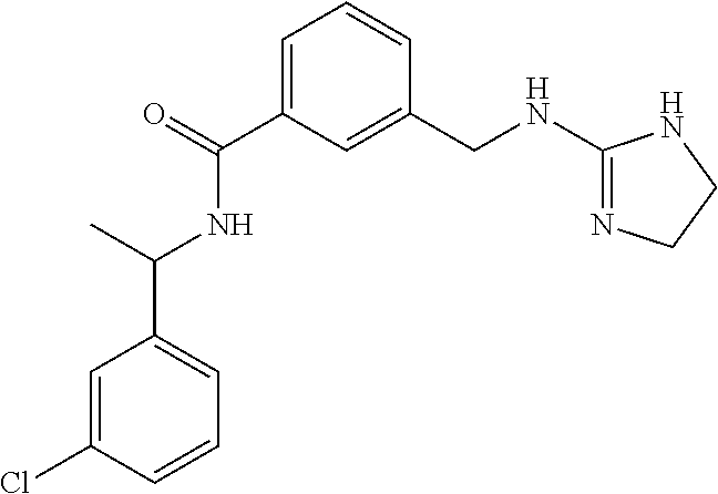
C1=C(C(=O)NC(C2=CC=CC(Cl)=C2)C)C=C(CNC2=NCCN2)C=C1
